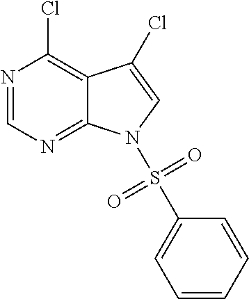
ClC1=C2C(=NC=N1)N(S(C1=CC=CC=C1)(=O)=O)C=C2Cl
